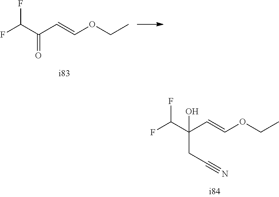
FC(F)C(C=COCC)(O)CC#N.FC(F)C(=O)C=COCC
